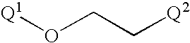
[Q1]OCC[Q2]
